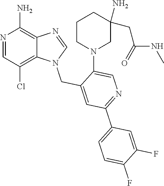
N1=CN(CC2=CC(C3=CC=C(F)C(F)=C3)=NC=C2N2CC(N)(CC(NC)=O)CCC2)C2=C(Cl)C=NC(N)=C12
